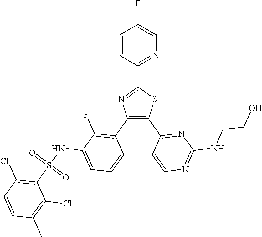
C1(C2=NC=C(F)C=C2)=NC(C2=C(F)C(NS(C3=C(Cl)C=CC(C)=C3Cl)(=O)=O)=CC=C2)=C(C2=NC(NCCO)=NC=C2)S1
